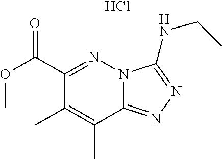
C1(C(=O)OC)=NN2C(=NN=C2NCC)C(C)=C1C.Cl
